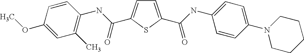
C1=C(C(=O)NC2=CC=C(N3CCCCC3)C=C2)SC(C(NC2=C(C)C=C(OC)C=C2)=O)=C1
